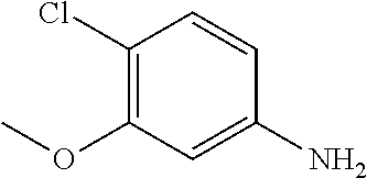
C1(Cl)=C(OC)C=C(N)C=C1
